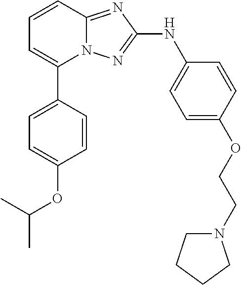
N12C(=NC(NC3=CC=C(OCCN4CCCC4)C=C3)=N1)C=CC=C2C1=CC=C(OC(C)C)C=C1
